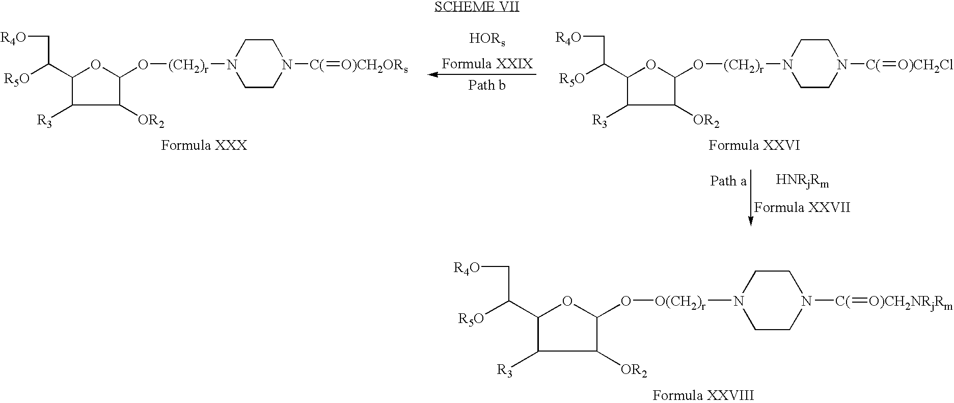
C1([OR2])C(O[O(CH2)r]N2CCN([C(]=[O)CH2NRjRm])CC2)OC(C([R5O])C[R4O])C1[R3].C1([OR2])C(O[(CH2)r]N2CCN([C(]=[O)CH2ORs])CC2)OC(C([R5O])C[R4O])C1[R3].C1([OR2])C(O[(CH2)r]N2CCN([C(]=[O)CH2Cl])CC2)OC(C([R5O])C[R4O])C1[R3]
